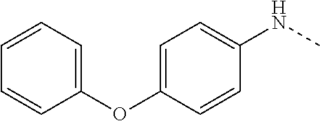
C1=C(OC2=CC=CC=C2)C=CC(NC)=C1
